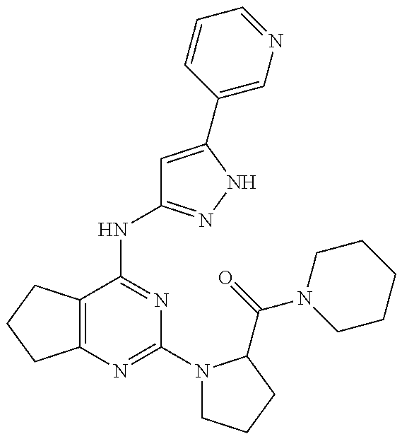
C12=C(C(NC3=NNC(C4=CN=CC=C4)=C3)=NC(N3CCCC3C(=O)N3CCCCC3)=N1)CCC2
